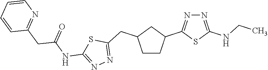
N1=C(C2CC(CC3=NN=C(NC(CC4=NC=CC=C4)=O)S3)CC2)SC(NCC)=N1
